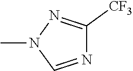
N1=CN(C)N=C1[CF3]
